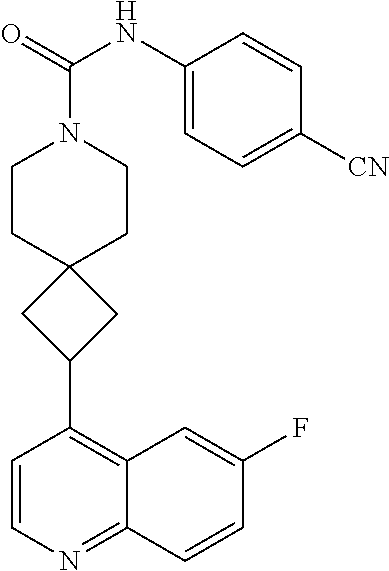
C1=CN=C2C(=C1C1CC3(CCN(C(=O)NC4=CC=C([CN])C=C4)CC3)C1)C=C(F)C=C2
